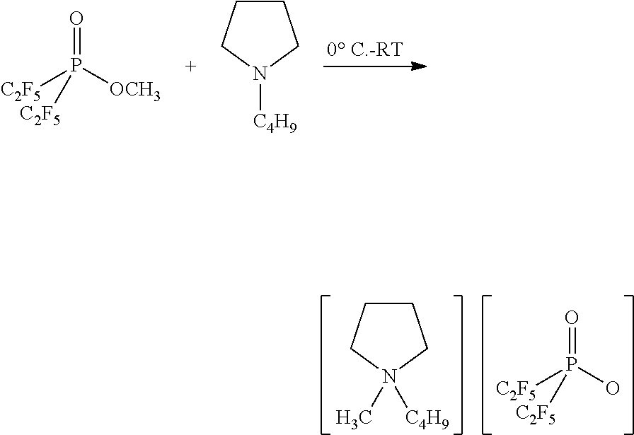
O=P([OCH3])([C2F5])[C2F5].C1CCN([C4H9])C1.C1CCN([C4H9])(C)C1.O=P(O)([C2F5])[C2F5]
